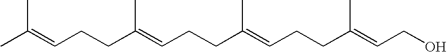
CC(=CCCC(=CCCC(=CCCC(=CCO)C)C)C)C
